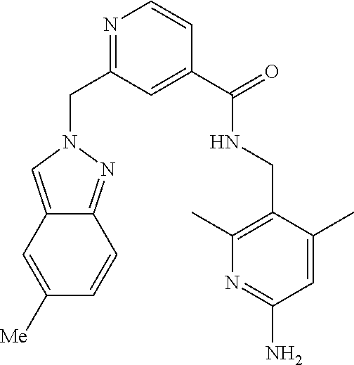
N1=C(CN2C=C3C(=N2)C=CC([Me])=C3)C=C(C(=O)NCC2=C(C)N=C(N)C=C2C)C=C1
